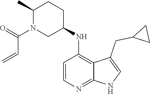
C12=NC=CC(NC3CCC(C)N(C(=O)C=C)C3)=C1C(CC1CC1)=CN2
